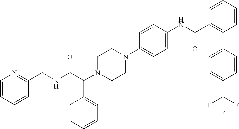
N1=C(CNC(C(N2CCN(C3=CC=C(NC(C4=C(C5=CC=C(C(F)(F)F)C=C5)C=CC=C4)=O)C=C3)CC2)C2=CC=CC=C2)=O)C=CC=C1
